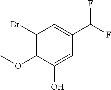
C1(Br)=C(OC)C(O)=CC(C(F)F)=C1
